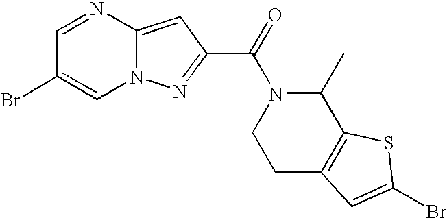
C1=NC2=CC(C(=O)N3C(C)C4=C(CC3)C=C(Br)S4)=NN2C=C1Br
